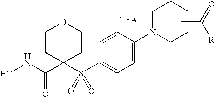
ONC(C1(S(C2=CC=C(N3CCCCC3)C=C2)(=O)=O)CCOCC1)=O.CC([R])=O.[TFA]
